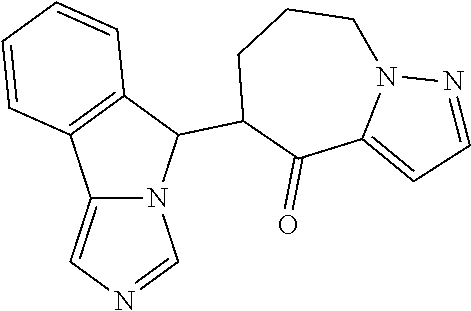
C1(=O)C2=CC=NN2CCCC1C1N2C(=CN=C2)C2=C1C=CC=C2
